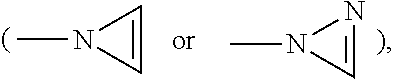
C1=CN1C.C1=NN1C
